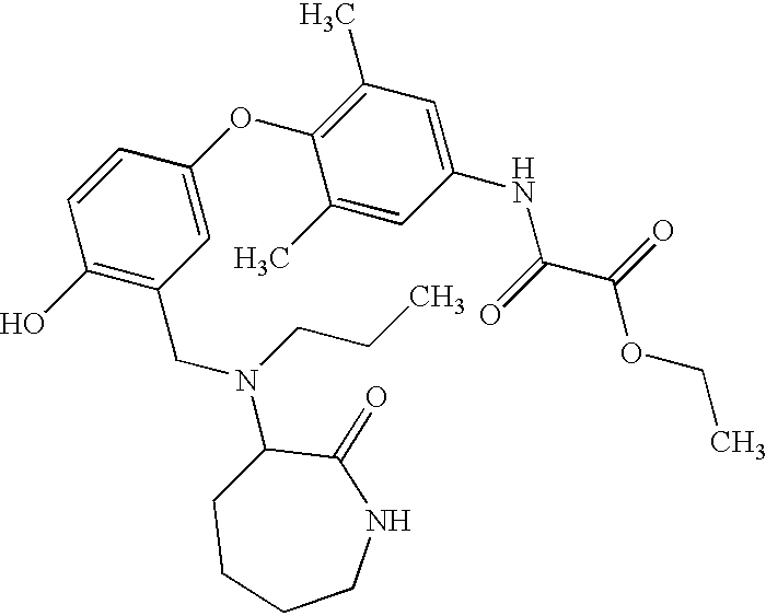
C1=CC(OC2=C(C)C=C(NC(C(OCC)=O)=O)C=C2C)=CC(CN(C2CCCCNC2=O)CCC)=C1O
